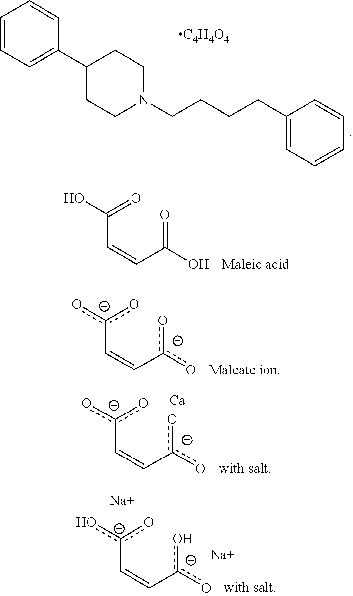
C1=CC=C(C2CCN(CCCCC3=CC=CC=C3)CC2)C=C1.[C4H4O4].C(C=CC(=O)O)(=O)O.[c-](C=Cc(o)o)(o)o.[c-](C=Cc(o)o)(o)o.[Ca].[c-](C=Cc(o)o)(o)o.[Na].[Na]
